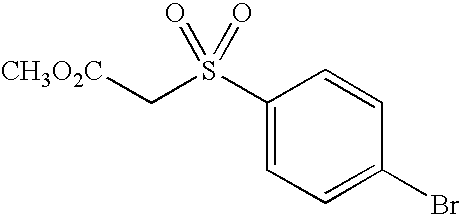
C1(S(C[CH3O2C])(=O)=O)=CC=C(Br)C=C1
